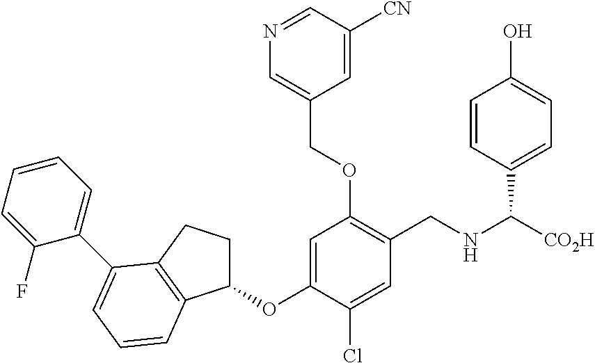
C1(OC2=CC(OCC3=CN=CC([CN])=C3)=C(CNC([CO2H])C3=CC=C(O)C=C3)C=C2Cl)CCC2=C1C=CC=C2C1=CC=CC=C1F
